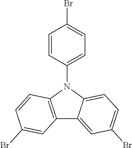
C1=CC(N2C3=C(C4=CC(Br)=CC=C24)C=C(Br)C=C3)=CC=C1Br
